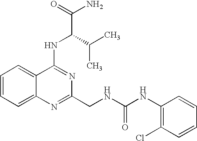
C12=CC=CC=C1N=C(CNC(NC1=C(Cl)C=CC=C1)=O)N=C2NC(C(N)=O)C(C)C
